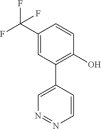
C1(C(F)(F)F)=CC(C2=CN=NC=C2)=C(O)C=C1
